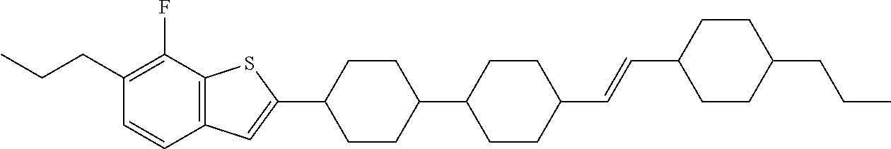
CCCC1=C(F)C2=C(C=C1)C=C(C1CCC(C3CCC(C=CC4CCC(CCC)CC4)CC3)CC1)S2
